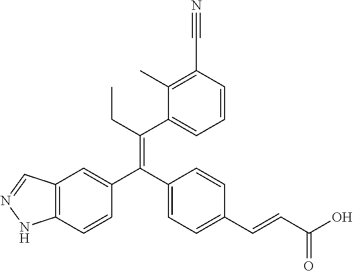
C12=C(C=CC(C(C3=CC=C(C=CC(O)=O)C=C3)=C(CC)C3=CC=CC(C#N)=C3C)=C1)NN=C2
